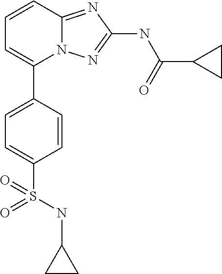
C1=CC2=NC(NC(=O)C3CC3)=NN2C(C2=CC=C(S(NC3CC3)(=O)=O)C=C2)=C1
